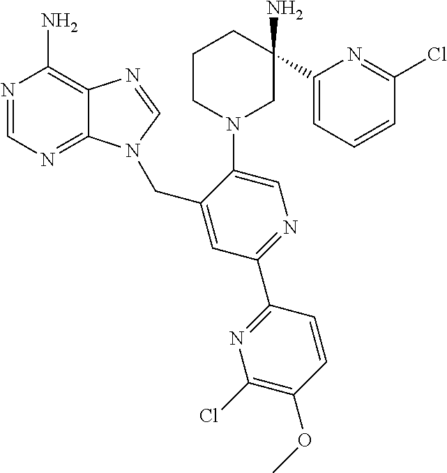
C1=NC(N)=C2C(=N1)N(CC1=CC(C3=NC(Cl)=C(OC)C=C3)=NC=C1N1CC(N)(C3=CC=CC(Cl)=N3)CCC1)C=N2
